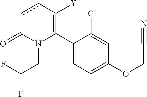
C1(C2=C([Y])ccC(=O)N2CC(F)F)=CC=C(OCC#N)C=C1Cl
